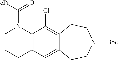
C12=C(C(Cl)=C3C(=C1)CCN([Boc])CC3)N(C([cPr])=O)CCC2
